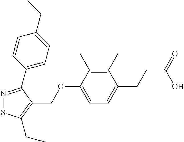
N1=C(C2=CC=C(CC)C=C2)C(COC2=CC=C(CCC(=O)O)C(C)=C2C)=C(CC)S1
